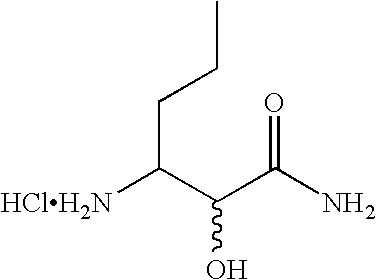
C(C(C(C(=O)N)O)[HClH2N])CC
